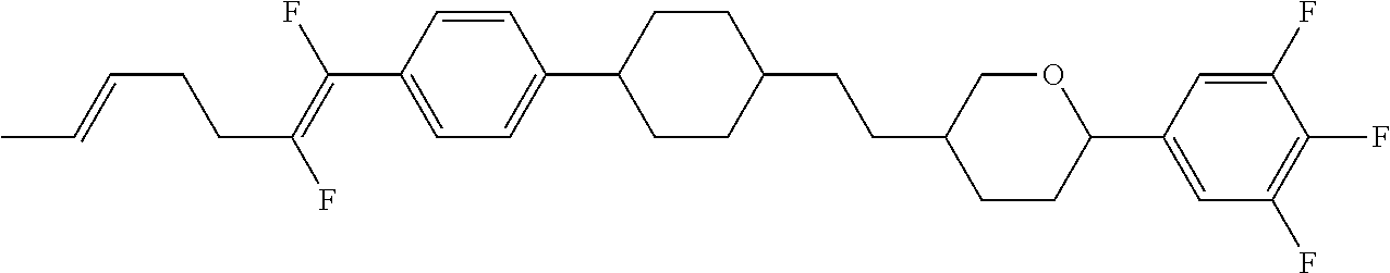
C(C1CCC(C2=CC(F)=C(F)C(F)=C2)OC1)CC1CCC(C2=CC=C(C(=C(F)CCC=CC)F)C=C2)CC1
